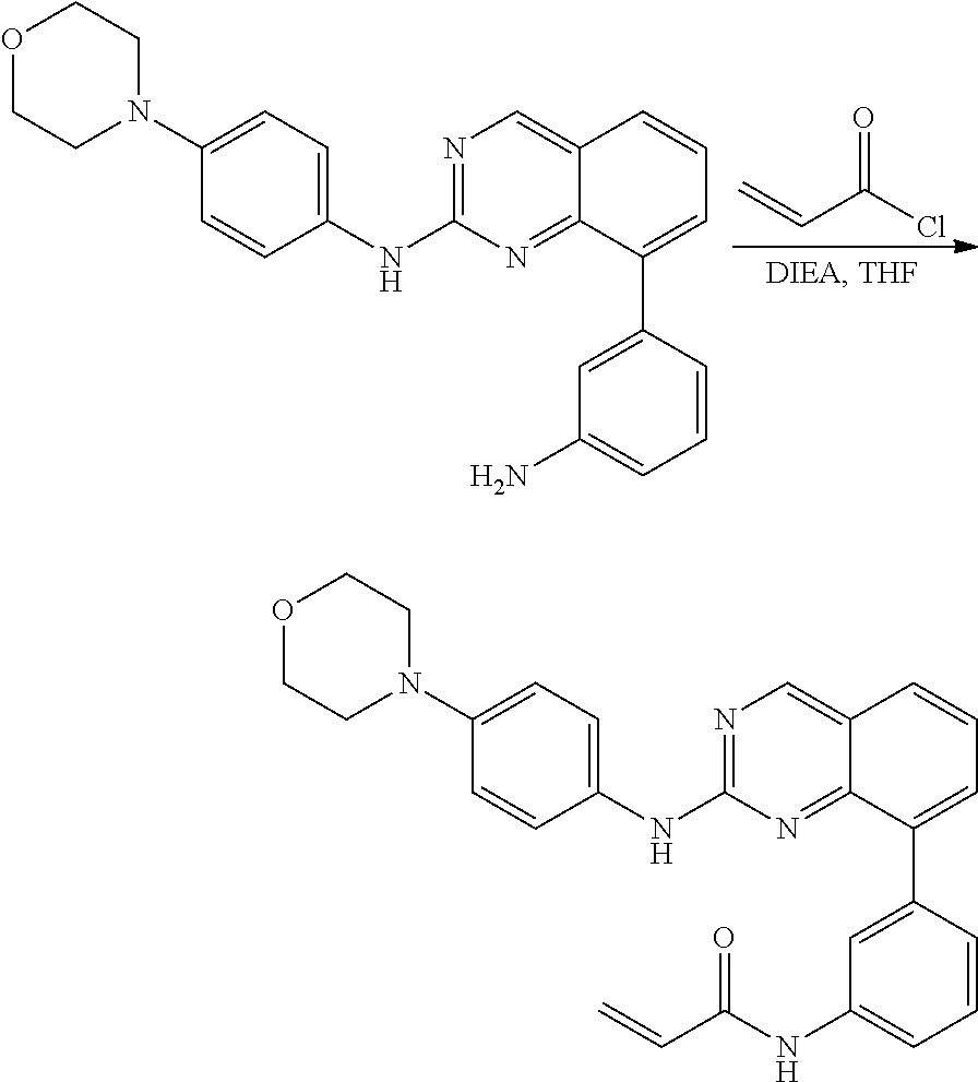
C=CC(Cl)=O.O1CCN(C2=CC=C(NC3=NC=C4C(=N3)C(C3=CC(N)=CC=C3)=CC=C4)C=C2)CC1.O1CCN(C2=CC=C(NC3=NC=C4C(=N3)C(C3=CC(NC(C=C)=O)=CC=C3)=CC=C4)C=C2)CC1
